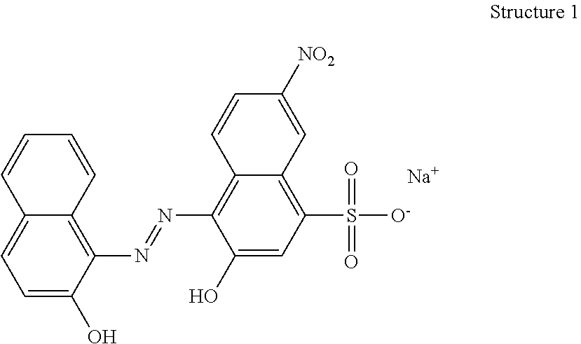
C1=C(O)C(N=NC2=C3C(=C(S([O-])(=O)=O)C=C2O)C=C([NO2])C=C3)=C2C(=C1)C=CC=C2.[Na]
